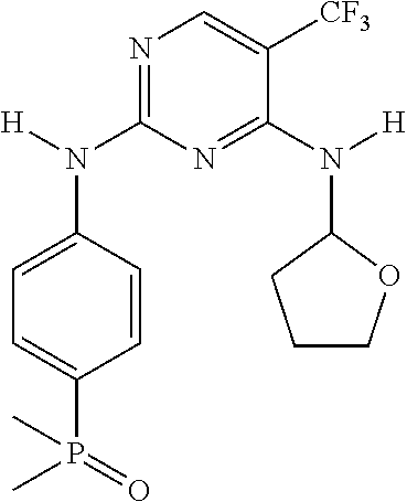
N1=C(N(C2=CC=C(P(=O)(C)C)C=C2)[H])N=C(N([H])C2CCCO2)C([CF3])=C1
